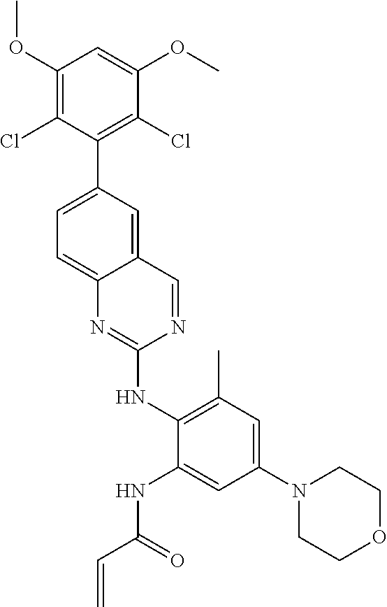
C1(OC)=C(Cl)C(C2=CC=C3C(=C2)C=NC(NC2=C(C)C=C(N4CCOCC4)C=C2NC(C=C)=O)=N3)=C(Cl)C(OC)=C1
